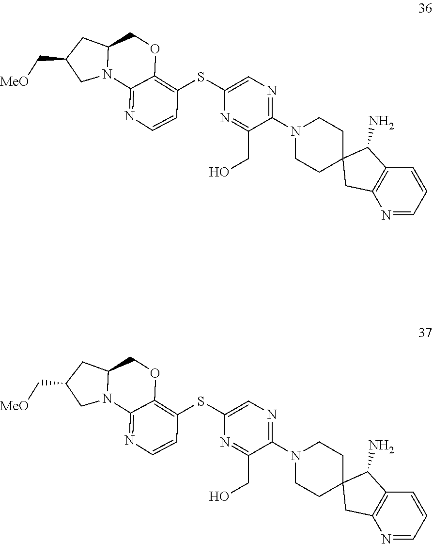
C12=NC=CC(SC3=CN=C(N4CCC5(CC4)CC4=C(C5N)C=CC=N4)C(CO)=N3)=C1OCC1N2CC(C[MeO])C1.C12=NC=CC(SC3=CN=C(N4CCC5(CC4)CC4=C(C5N)C=CC=N4)C(CO)=N3)=C1OCC1N2CC(C[MeO])C1
